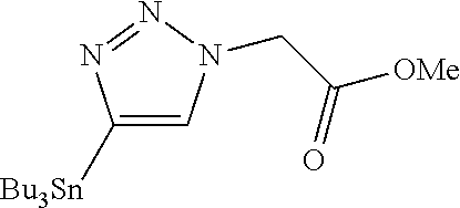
C1([Bu3Sn])=CN(CC(=O)[OMe])N=N1
